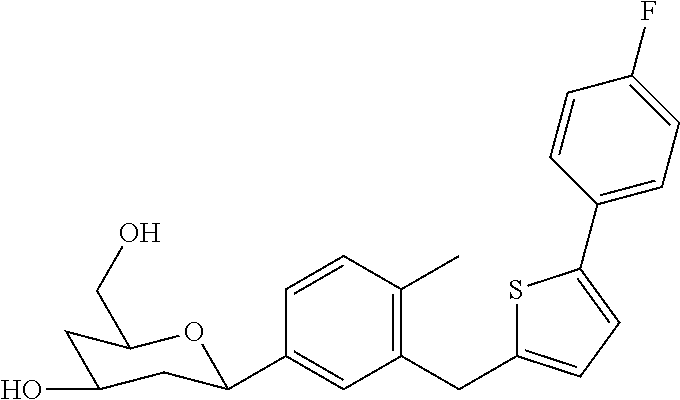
C1=CC(C)=C(CC2=CC=C(C3=CC=C(F)C=C3)S2)C=C1C1CC(O)CC(CO)O1
